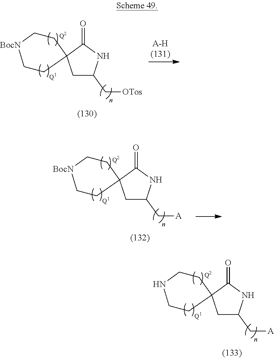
C1C(C[A])NC(=O)C12CCNCC2.[Q2].C1C(C[OTos])NC(=O)C12CC[BocN]CC2.[Q2].C1C(C[A])NC(=O)C12CC[BocN]CC2.[Q2]
